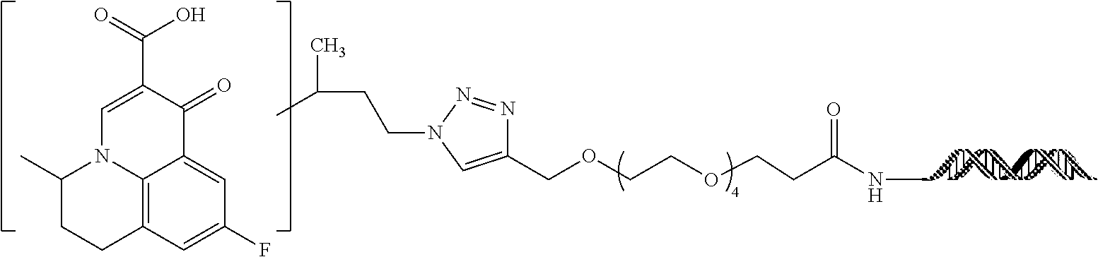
C1(COCCOCCC(NC)=O)=CN(CCC(C)C)N=N1.C12=C3C=C(F)C=C1C(=O)C(C(=O)O)=CN2C(C)CC3
